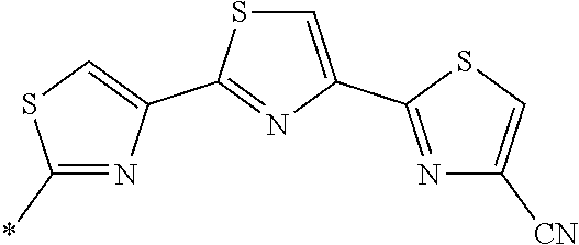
C1=C(C2=NC([CN])=CS2)N=C(C2=CSC(*)=N2)S1
